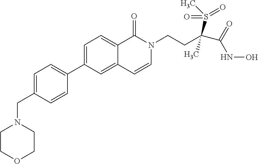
C1=C(CN2CCOCC2)C=CC(C2=CC=C3C(=C2)C=CN(CCC(C(=O)NO)(S(C)(=O)=O)C)C3=O)=C1
